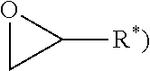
O1CC1[R*)]
